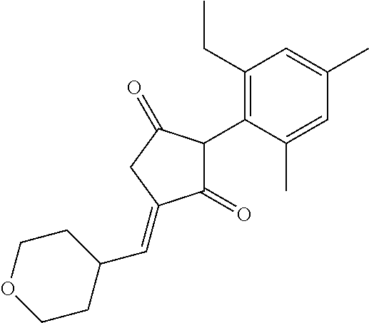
C1(=O)C(C2=C(CC)C=C(C)C=C2C)C(=O)CC1=CC1CCOCC1
